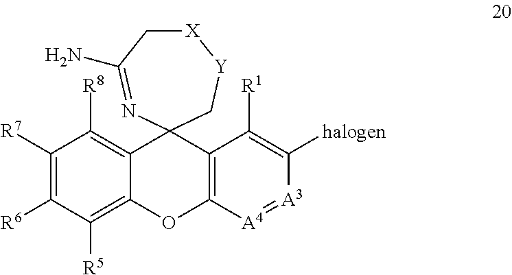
C1([R7])=C([R6])C([R5])=C2C(=C1[R8])C1(C3=C(O2)[A4]=[A3]C([halogen])=C3[R1])C[Y][X]CC(N)=N1
